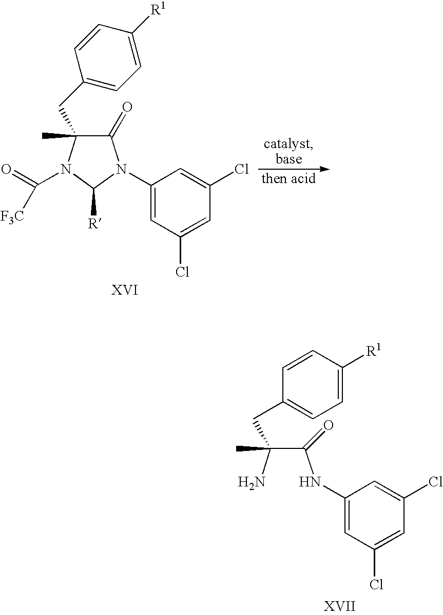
C1(=O)C(CC2=CC=C([R1])C=C2)(C)N(C(=O)[F3C])C([R])N1C1=CC(Cl)=CC(Cl)=C1.C(C(N)(C)CC1=CC=C([R1])C=C1)(NC1=CC(Cl)=CC(Cl)=C1)=O
